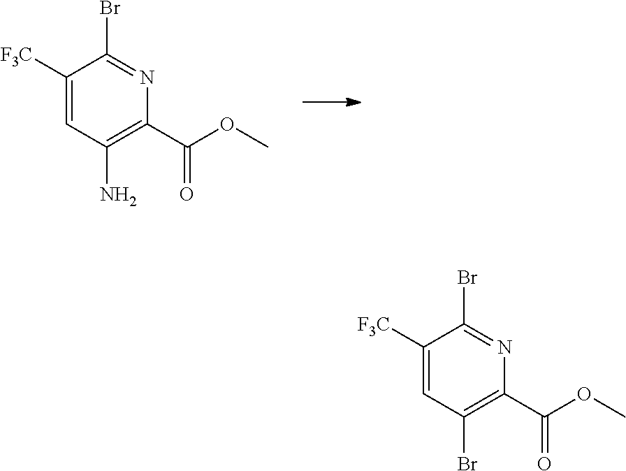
C(C1=C(Br)C=C([F3C])C(Br)=N1)(OC)=O.C(C1=C(N)C=C([F3C])C(Br)=N1)(OC)=O
